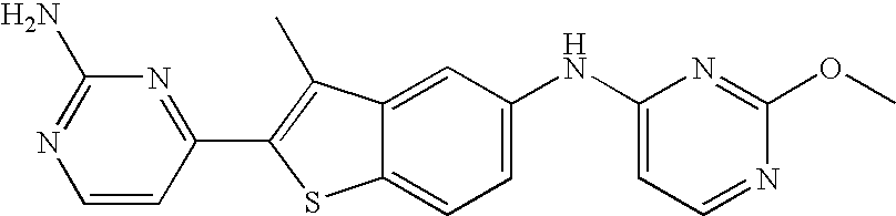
C1=CC(C2=C(C)C3=CC(NC4=CC=NC(OC)=N4)=CC=C3S2)=NC(N)=N1
